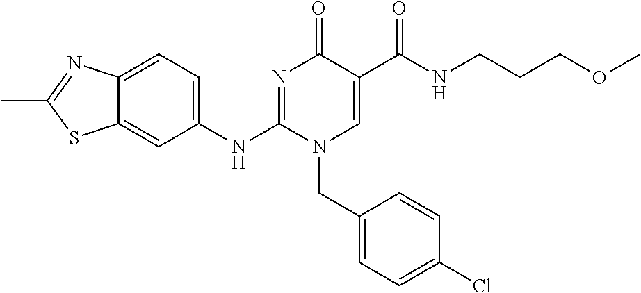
C1(NC2=NC(=O)C(C(NCCCOC)=O)=CN2CC2=CC=C(Cl)C=C2)=CC=C2C(=C1)SC(C)=N2
